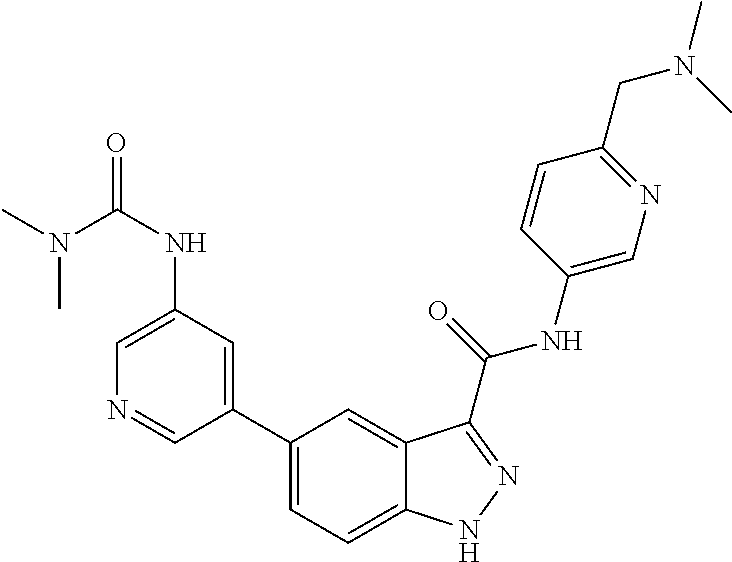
C1(NC(=O)N(C)C)=CN=CC(C2=CC=C3C(=C2)C(C(NC2=CN=C(CN(C)C)C=C2)=O)=NN3)=C1
